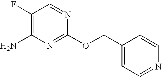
C1(F)=C(N)N=C(OCC2=CC=NC=C2)N=C1
